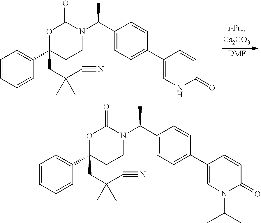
C1=CC=CC(C2(CC(C)(C#N)C)CCN(C(C3=CC=C(C4=CN(C(C)C)C(=O)C=C4)C=C3)C)C(=O)O2)=C1.C1=CC=CC(C2(CC(C)(C#N)C)CCN(C(C3=CC=C(C4=CNC(=O)C=C4)C=C3)C)C(=O)O2)=C1.[DMF]
